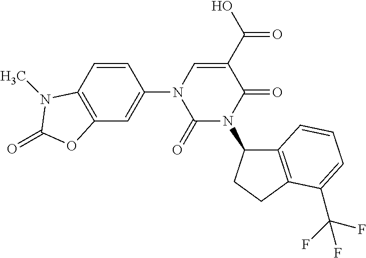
C1(=O)N(C2C3=C(CC2)C(C(F)(F)F)=CC=C3)C(=O)C(C(=O)O)=CN1C1=CC2=C(C=C1)N(C)C(=O)O2
